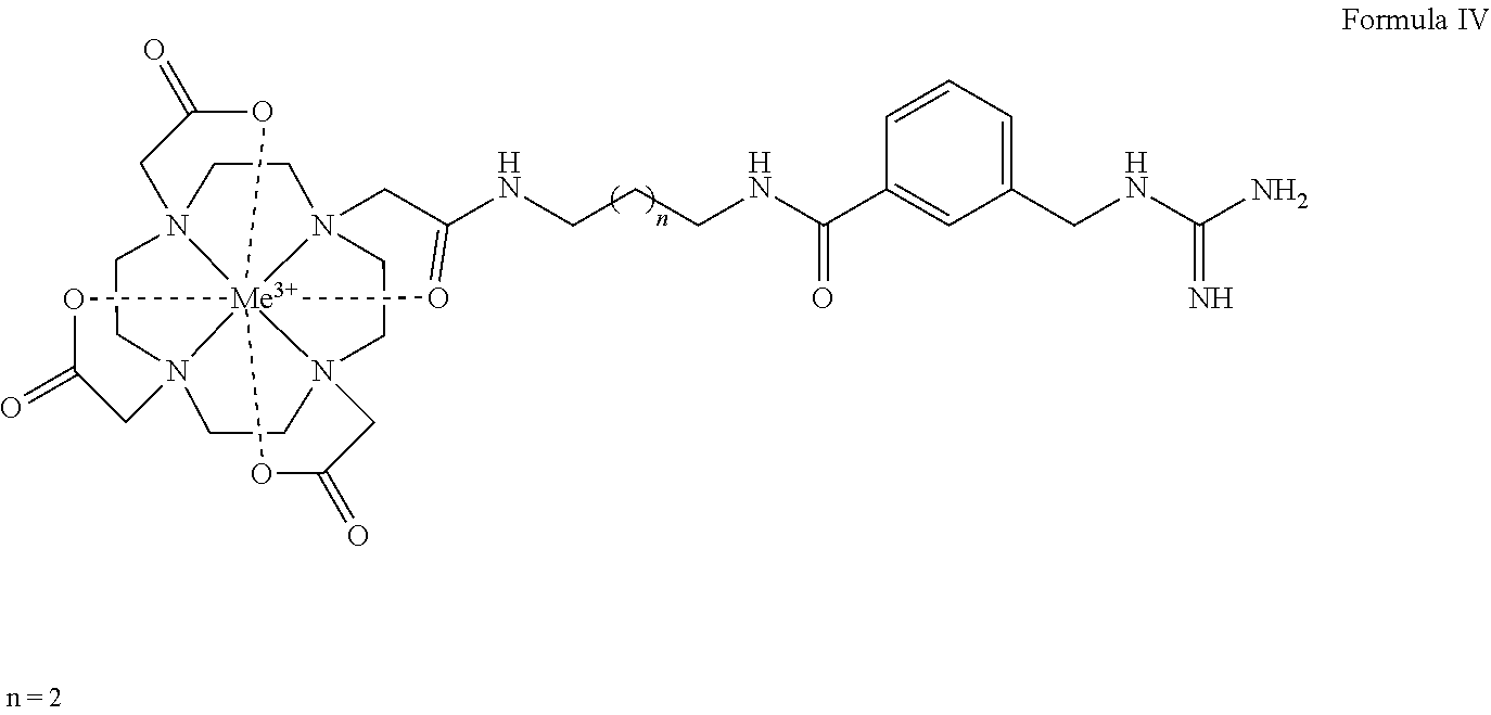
C(NCCCNC1=O[Me3+]234567N8(CCN2(CCN3(C1)CCN4(CC8)CC(=O)O5)CC(=O)O6)CC(=O)O7)(C1=CC(CNC(N)=N)=CC=C1)=O
